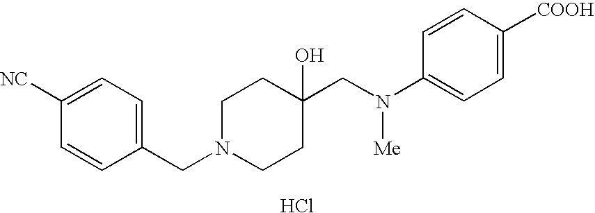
C1([NC])=CC=C(CN2CCC(CN(C3=CC=C([COOH])C=C3)[Me])(O)CC2)C=C1.Cl
